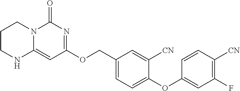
C1CNC2=CC(OCC3=CC=C(OC4=CC(F)=C([CN])C=C4)C([CN])=C3)=NC(=O)N2C1
